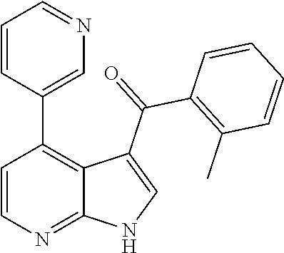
C1=CN=C2C(=C1C1=CN=CC=C1)C(C(=O)C1=C(C)C=CC=C1)=CN2
